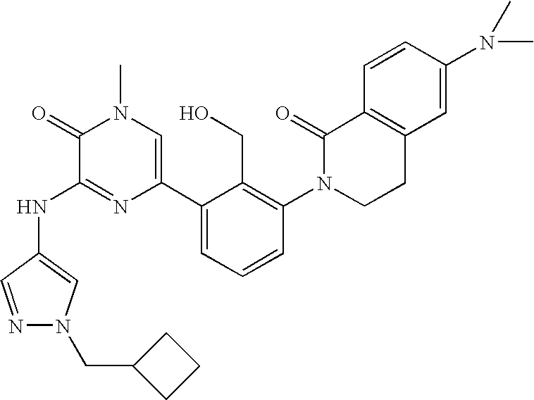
N(C1=NC(C2=CC=CC(N3CCC4=C(C3=O)C=CC(N(C)C)=C4)=C2CO)=CN(C)C1=O)C1=CN(CC2CCC2)N=C1
